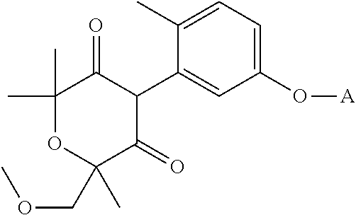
C1(C)(C)OC(COC)(C)C(=O)C(C2=CC(O[A])=CC=C2C)C1=O
